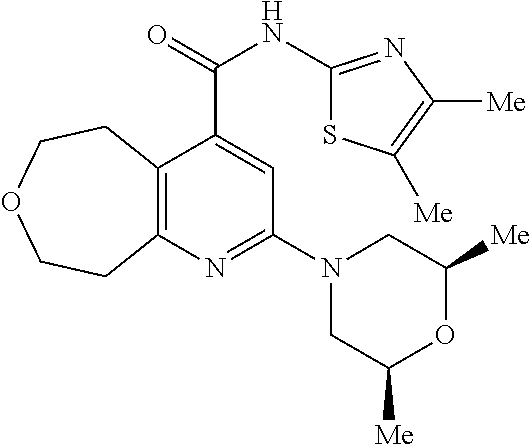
C12=C(N=C(N3CC([Me])OC([Me])C3)C=C1C(NC1=NC([Me])=C([Me])S1)=O)CCOCC2
